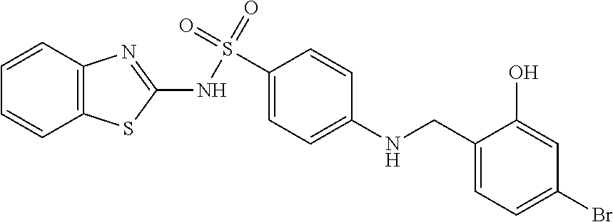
C1(NS(C2=CC=C(NCC3=CC=C(Br)C=C3O)C=C2)(=O)=O)=NC2=C(S1)C=CC=C2
